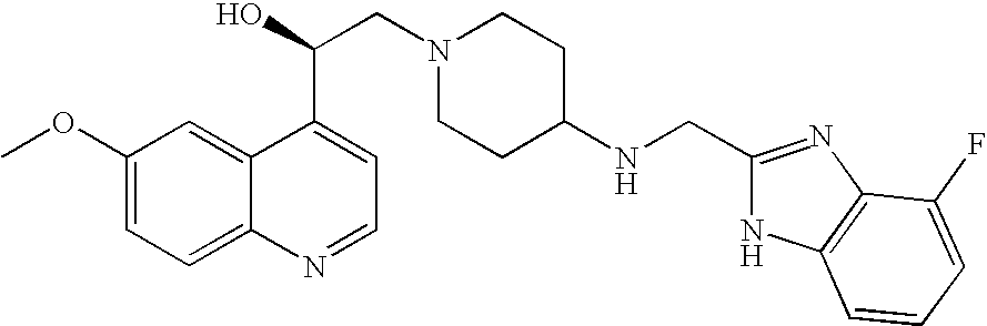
C1(OC)=CC=C2C(=C1)C(C(O)CN1CCC(NCC3=NC4=C(N3)C=CC=C4F)CC1)=CC=N2
